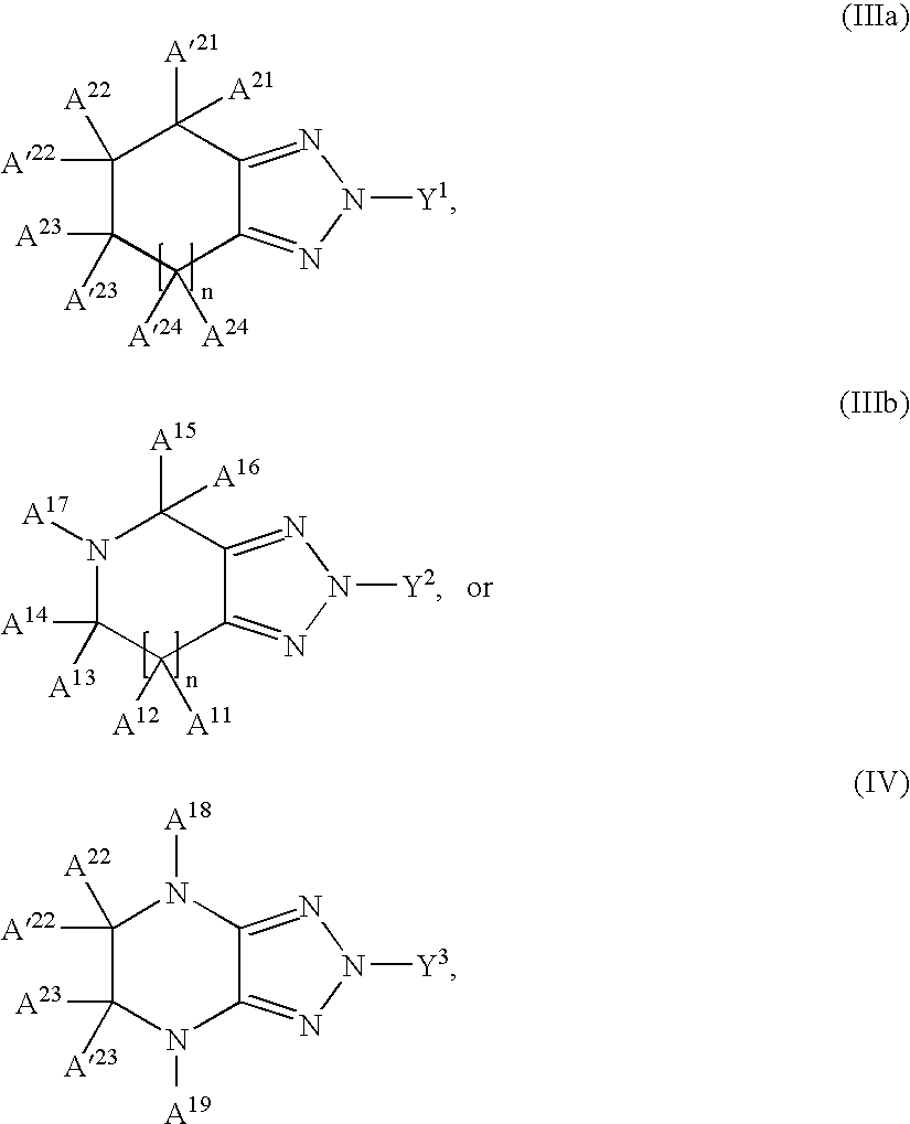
C1([A22])([A22])C([A23])([A23])C([A24])([A24])C2=NN([Y1])N=C2C1([A21])[A21].N1([A17])C([A14])([A13])C([A12])([A11])C2=NN([Y2])N=C2C1([A15])[A16].C1([A22])([A22])C([A23])([A23])N([A19])C2=NN([Y3])N=C2N1[A18]
